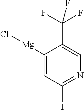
C1([Mg]Cl)=CC(I)=NC=C1C(F)(F)F
